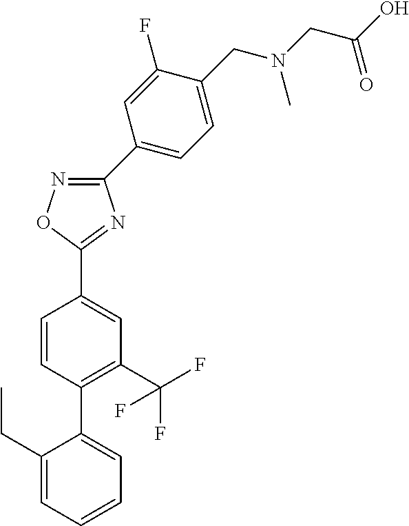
C1=CC(C2=CC=CC=C2CC)=C(C(F)(F)F)C=C1C1=NC(C2=CC=C(CN(CC(O)=O)C)C(F)=C2)=NO1
